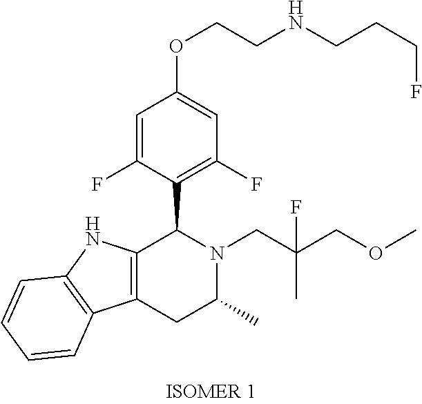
C12=C(NC3=C1C=CC=C3)C(C1=C(F)C=C(OCCNCCCF)C=C1F)N(CC(COC)(C)F)C(C)C2
